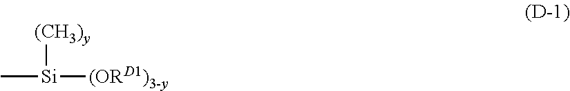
C[Si]([(ORD1)3-y])[(CH3)y]
